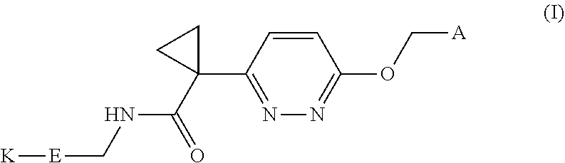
[A]COC1=NN=C(C2(C(NC[E][K])=O)CC2)C=C1
